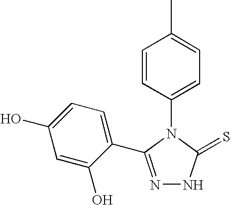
N1=C(C2=CC=C(O)C=C2O)N(C2=CC=C(C)C=C2)C(=S)N1
